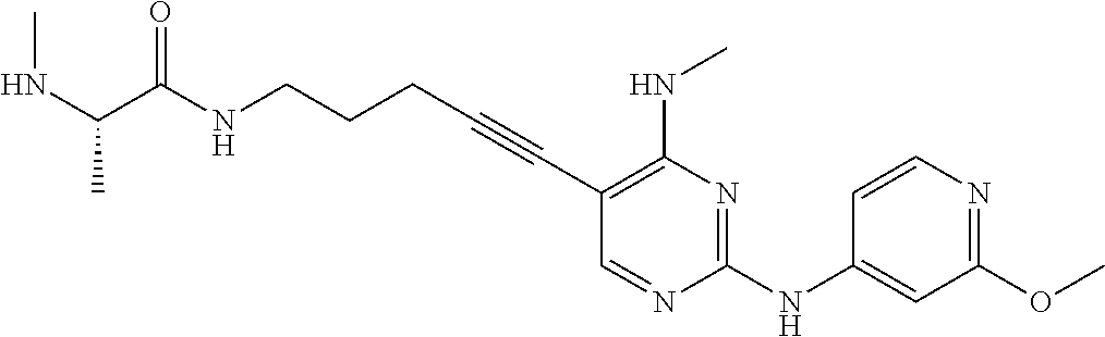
C(NCCCC#CC1=C(NC)N=C(NC2=CC(OC)=NC=C2)N=C1)(=O)C(NC)C
